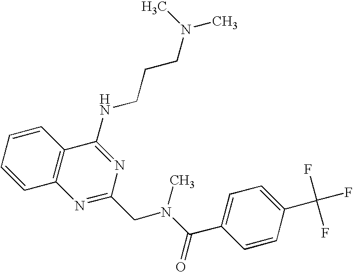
C1=CC=CC2=C1N=C(CN(C(=O)C1=CC=C(C(F)(F)F)C=C1)C)N=C2NCCCN(C)C
